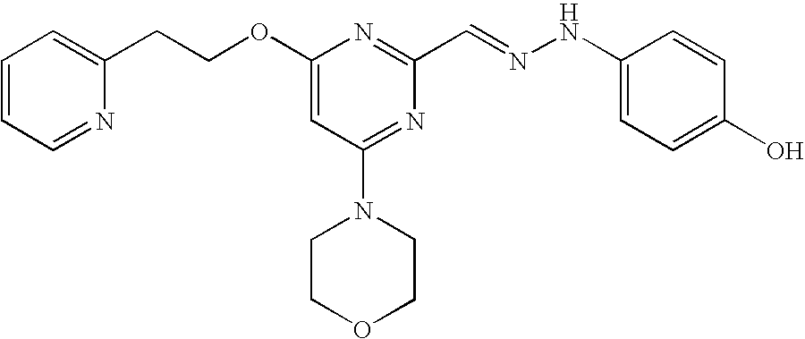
C(COC1=CC(N2CCOCC2)=NC(C=NNC2=CC=C(O)C=C2)=N1)C1=CC=CC=N1
